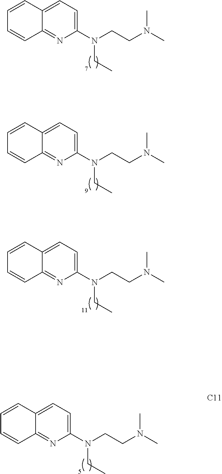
C12=CC=C(N(CCN(C)C)CC)N=C1C=CC=C2.C12=CC=C(N(CCN(C)C)CC)N=C1C=CC=C2.C12=CC=C(N(CCN(C)C)CC)N=C1C=CC=C2.C12=CC=C(N(CCN(C)C)CC)N=C1C=CC=C2
